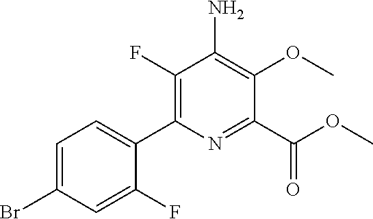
C1(F)=C(C2=CC=C(Br)C=C2F)N=C(C(OC)=O)C(OC)=C1N
